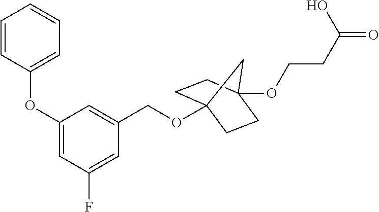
C1=C(COC23CCC(OCCC(O)=O)(CC2)C3)C=C(F)C=C1OC1=CC=CC=C1
